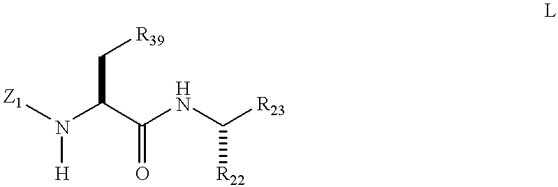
[Z1]N([H])C(C(=O)NC([R22])[R23])C[R39]
